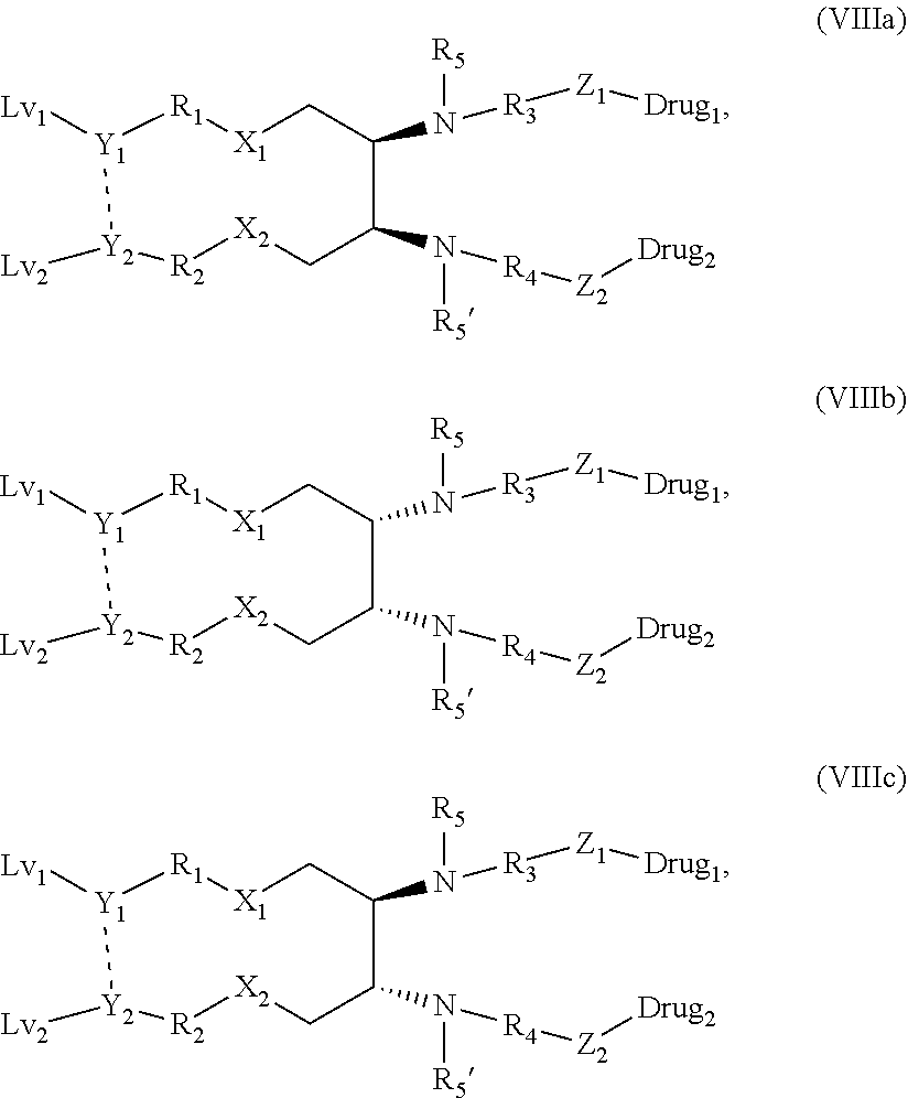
[Y1]1([Lv1])[Y2]([Lv2])[R2][X2]CC(N([R4][Z2][Drug2])[R5])C(N([R3][Z1][Drug1])[R5])C[X1][R1]1.[Y1]1([Lv1])[Y2]([Lv2])[R2][X2]CC(N([R4][Z2][Drug2])[R5])C(N([R3][Z1][Drug1])[R5])C[X1][R1]1.[Y1]1([Lv1])[Y2]([Lv2])[R2][X2]CC(N([R4][Z2][Drug2])[R5])C(N([R3][Z1][Drug1])[R5])C[X1][R1]1
